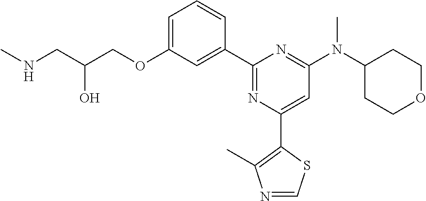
C1=C(OCC(CNC)O)C=C(C2=NC(C3=C(C)N=CS3)=CC(N(C3CCOCC3)C)=N2)C=C1
